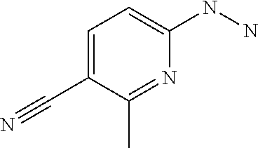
C1=C(C#N)C(C)=NC(NN)=C1
